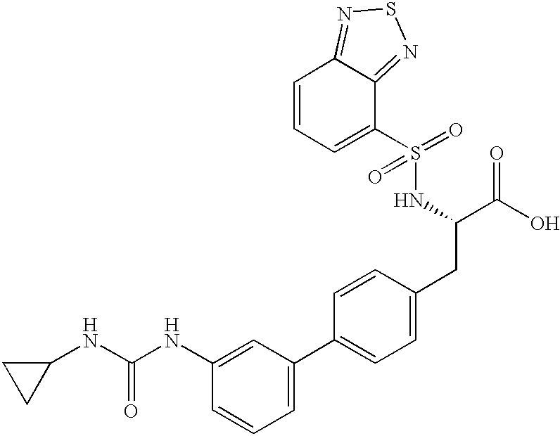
C1(NC(NC2=CC(C3=CC=C(CC(C(O)=O)NS(=O)(=O)C4=CC=CC5=NSN=C45)C=C3)=CC=C2)=O)CC1
